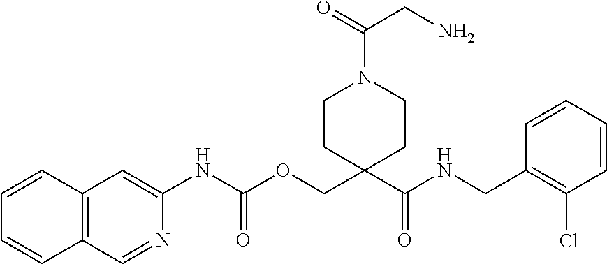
C1=CC(CNC(C2(COC(NC3=CC4=C(C=N3)C=CC=C4)=O)CCN(C(CN)=O)CC2)=O)=C(Cl)C=C1
